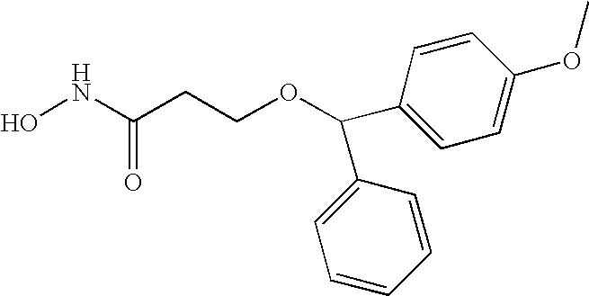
ONC(CCOC(C1=CC=C(OC)C=C1)C1=CC=CC=C1)=O
